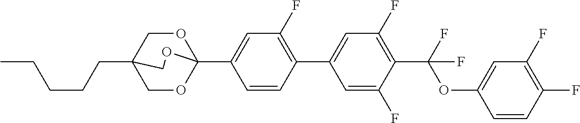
C(CCC12COC(C3=CC(F)=C(C4=CC(F)=C(C(OC5=CC(F)=C(F)C=C5)(F)F)C(F)=C4)C=C3)(OC1)OC2)CC
